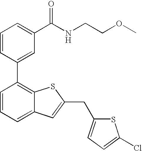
C1=CC(C2=C3C(=CC=C2)C=C(CC2=CC=C(Cl)S2)S3)=CC(C(NCCOC)=O)=C1
